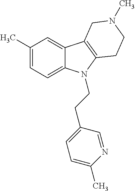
C1(C)=CC=C2C(=C1)C1=C(N2CCC2=CC=C(C)N=C2)CCN(C)C1
